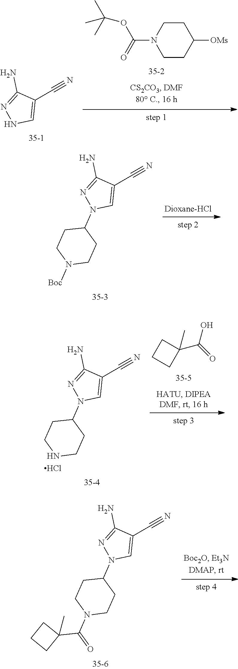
C1(C#N)=CNN=C1N.C1CC([OMs])CCN1C(OC(C)(C)C)=O.C1(N)=NN(C2CCN([Boc])CC2)C=C1C#N.C1(N)=NN(C2CCNCC2)C=C1C#N.Cl.C1(C(O)=O)(C)CCC1.C1(N)=NN(C2CCN(C(C3(C)CCC3)=O)CC2)C=C1C#N
